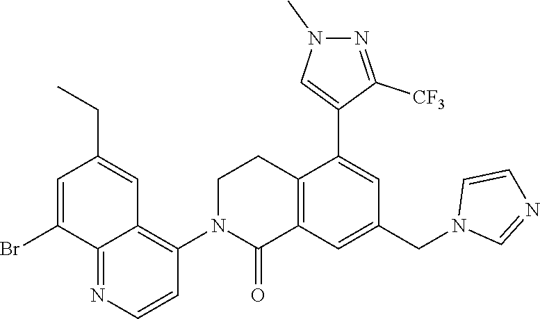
C12=C(C=C(CN3C=NC=C3)C=C1C1=CN(C)N=C1[CF3])C(=O)N(C1=C3C(=NC=C1)C(Br)=CC(CC)=C3)CC2
